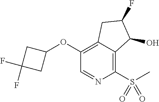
C1(OC2=C3C(=C(S(C)(=O)=O)N=C2)C(O)C(F)C3)CC(F)(F)C1
